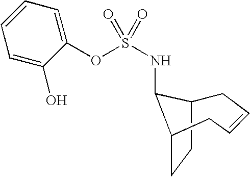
C1C2CCC(C2NS(OC2=CC=CC=C2O)(=O)=O)CC=C1
